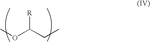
COC(CC)[R]
